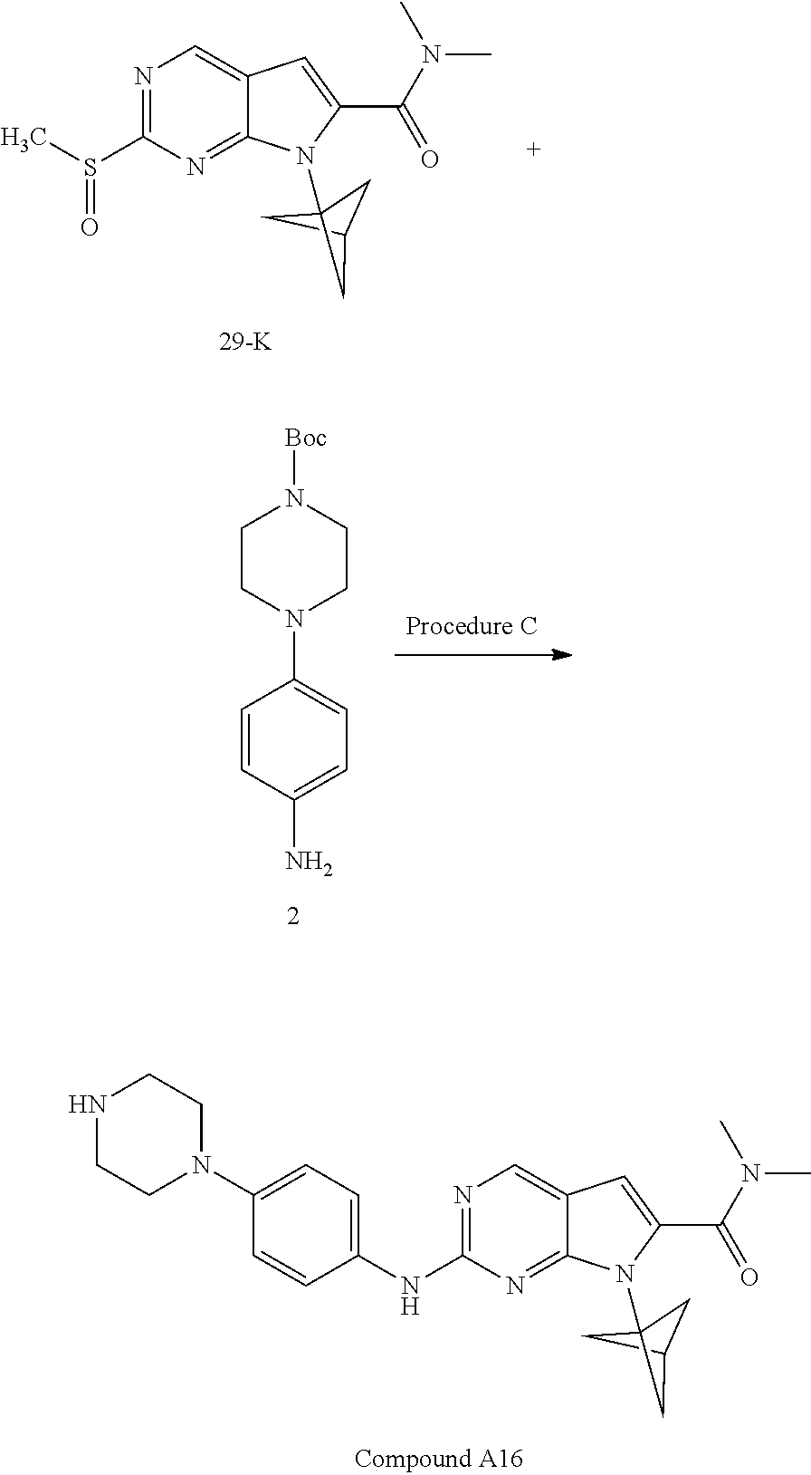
N1=C(S(C)=O)N=C2C(=C1)C=C(C(N(C)C)=O)N2C12CC(C1)C2.C1=C(NC2=NC=C3C(=N2)N(C24CC(C2)C4)C(C(N(C)C)=O)=C3)C=CC(N2CCNCC2)=C1.C1=C(N)C=CC(N2CCN([Boc])CC2)=C1
